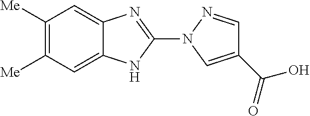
C1=C2C(=CC([Me])=C1[Me])N=C(N1C=C(C(=O)O)C=N1)N2
